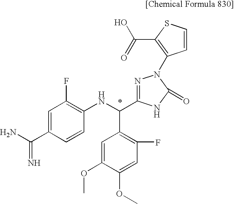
C1=C(C(=N)N)C=CC(NC(C2=C(F)C=C(OC)C(OC)=C2)C2=NN(C3=C(C(=O)O)SC=C3)C(=O)N2)=C1F
